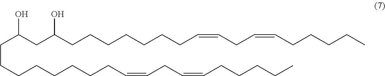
C(C(CC(CCCCCCCC=CCC=CCCCCC)O)O)CCCCCCCC=CCC=CCCCCC
